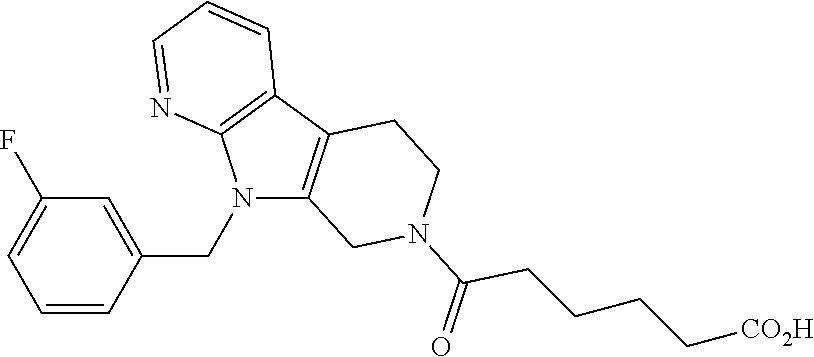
C1=CC(CN2C3=C(C4=C2N=CC=C4)CCN(C(CCCC[CO2H])=O)C3)=CC(F)=C1
